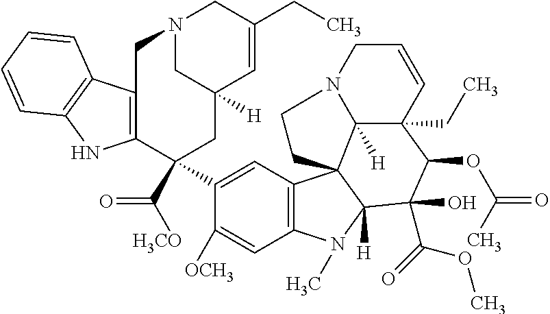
C1(C2(C([H3CO])=O)CC3([H])C=C(CC)CN(CC4=C2NC2=C4C=CC=C2)C3)=CC2=C(C=C1[OCH3])N(C)C1([H])C23C2([H])C(CC)(C(OC(=O)C)C1(O)C(=O)OC)C=CCN2CC3
